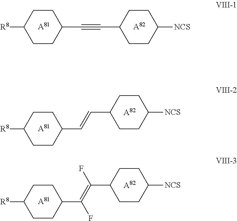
C1CC([R8])CCC1C=CC1CCC([NCS])CC1.[A81].[A82].C1CC([R8])CCC1C(=C(C1CCC([NCS])CC1)F)F.[A81].[A82].C1CC([R8])CCC1C#CC1CCC([NCS])CC1.[A81].[A82]
